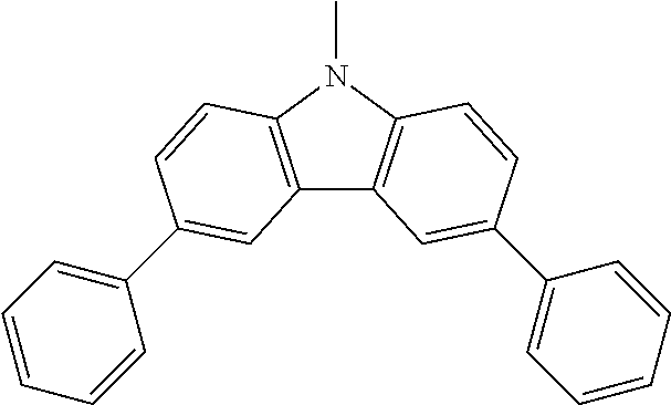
C12=C(N(C)C3=C1C=C(C1=CC=CC=C1)C=C3)C=CC(C1=CC=CC=C1)=C2
